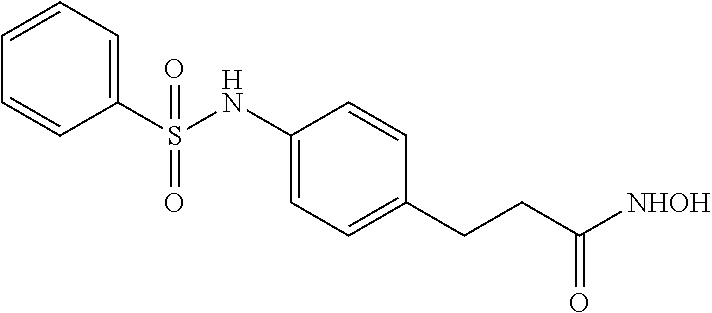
C1(S(NC2=CC=C(CCC([NHOH])=O)C=C2)(=O)=O)=CC=CC=C1
